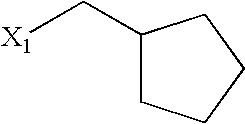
[X1]CC1CCCC1
